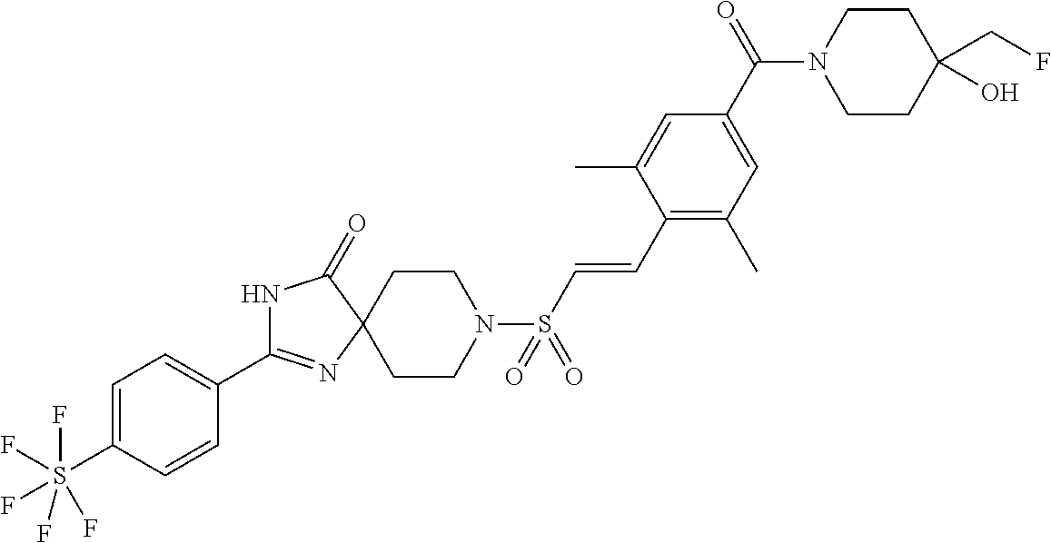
N1C(C2=CC=C(S(F)(F)(F)(F)F)C=C2)=NC2(C1=O)CCN(S(C=CC1=C(C)C=C(C(N3CCC(CF)(O)CC3)=O)C=C1C)(=O)=O)CC2
